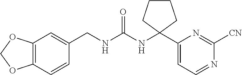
C12=C(C=CC(CNC(NC3(C4=CC=NC([CN])=N4)CCCC3)=O)=C1)OCO2
